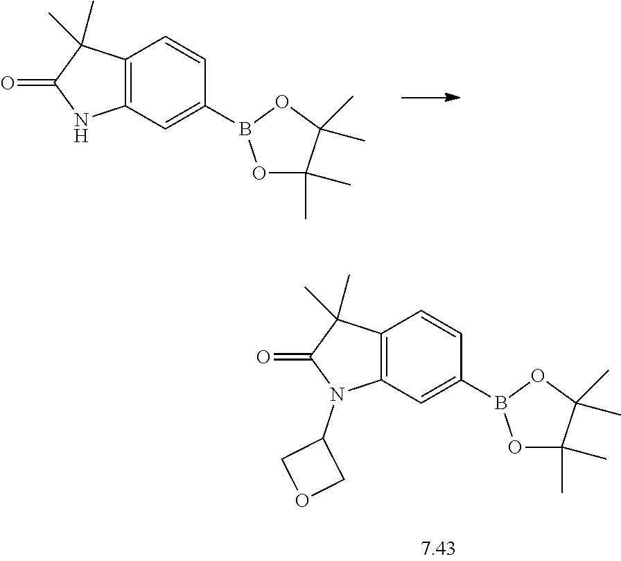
C12=C(C=C(B3OC(C)(C)C(C)(C)O3)C=C1)N(C1COC1)C(=O)C2(C)C.C12=C(C=C(B3OC(C)(C)C(C)(C)O3)C=C1)NC(=O)C2(C)C
